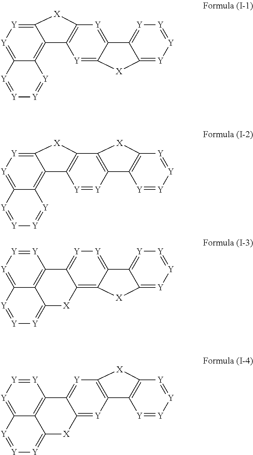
[Y]1=C2C(=[Y]C3=C1C1=C4C(=[Y][Y]=C1[X]3)[Y]=[Y][Y]=[Y]4)C1=[Y][Y]=[Y][Y]=C1[X]2.[Y]1=[Y]C2=C(C3=C1C1=C4C(=[Y][Y]=C1[X]3)[Y]=[Y][Y]=[Y]4)[X]C1=C2[Y]=[Y][Y]=[Y]1.C12=C3C(=[Y][Y]=C1C1=C4C(=[Y][Y]=[Y]1)[Y]=[Y][Y]=C4[X]2)C1=[Y][Y]=[Y][Y]=C1[X]3.C12=[Y]C3=C([Y]=C1C1=C4C(=[Y][Y]=[Y]1)[Y]=[Y][Y]=C4[X]2)[X]C1=C3[Y]=[Y][Y]=[Y]1
